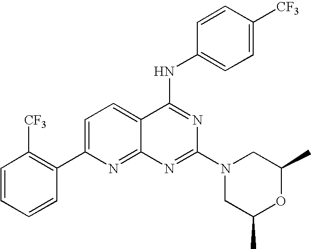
C1=CC=CC(C2=CC=C3C(=N2)N=C(N2CC(C)OC(C)C2)N=C3NC2=CC=C([CF3])C=C2)=C1[CF3]
